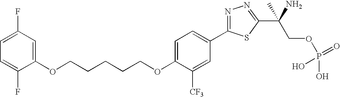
C(CCCCOC1=CC=C(C2=NN=C(C(COP(O)(=O)O)(N)C)S2)C=C1[CF3])OC1=CC(F)=CC=C1F
